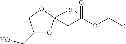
C1(CO)OC(C)(CC(OCC)=O)OC1
